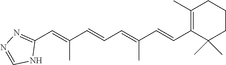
C1(C=C(C=CC=C(C=CC2=C(C)CCCC2(C)C)C)C)=NN=CN1
